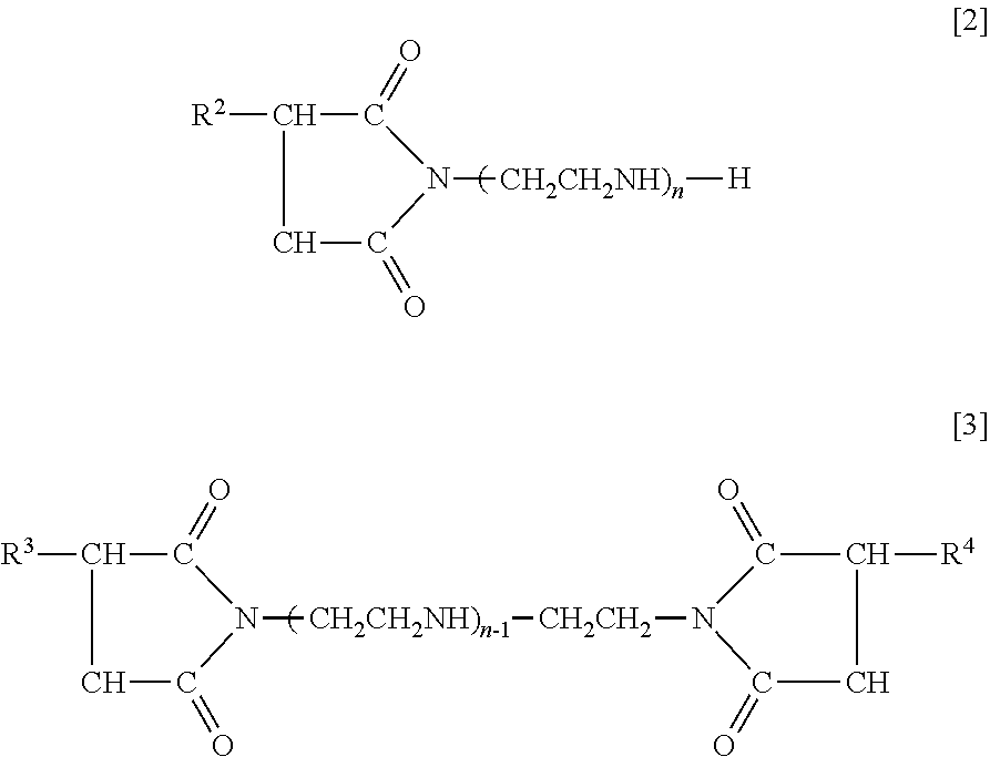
C1C(=O)N([CH2CH2NH)n][H])C(=O)C1[R2].C1C(=O)N([CH2CH2NH)n-1][CH2CH2]N2C(=O)CC([R4])C2=O)C(=O)C1[R3]
